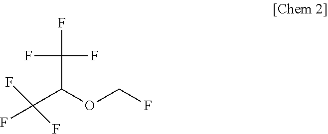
C(C(OCF)C(F)(F)F)(F)(F)F
